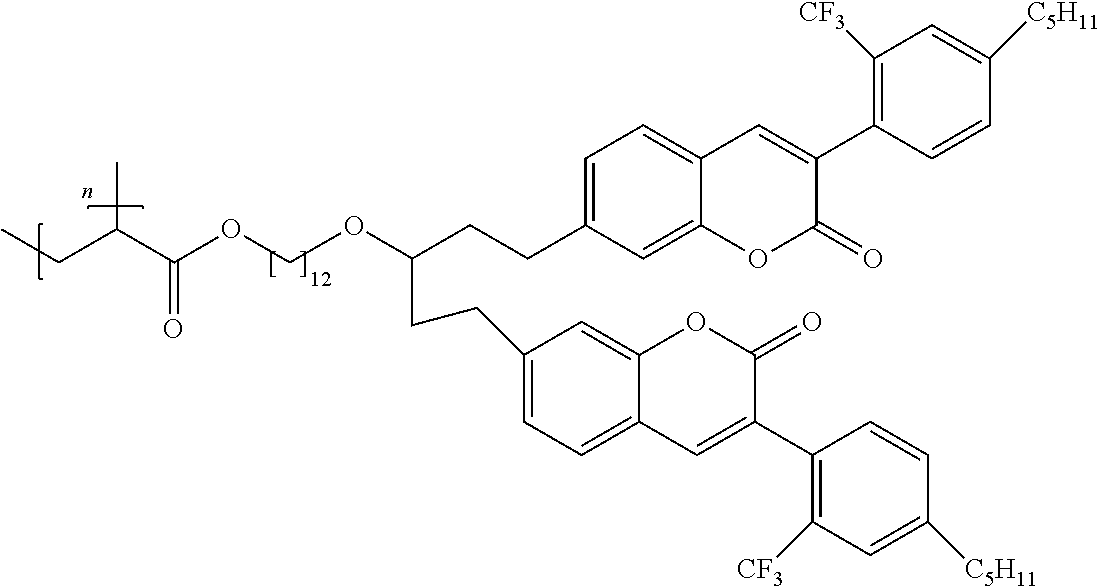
C1=C(CCC(CCC2=CC=C3C(=C2)OC(=O)C(C2=C([CF3])C=C([C5H11])C=C2)=C3)OCOC(C(CC)C)=O)C=C2C(=C1)C=C(C1=C([CF3])C=C([C5H11])C=C1)C(=O)O2
